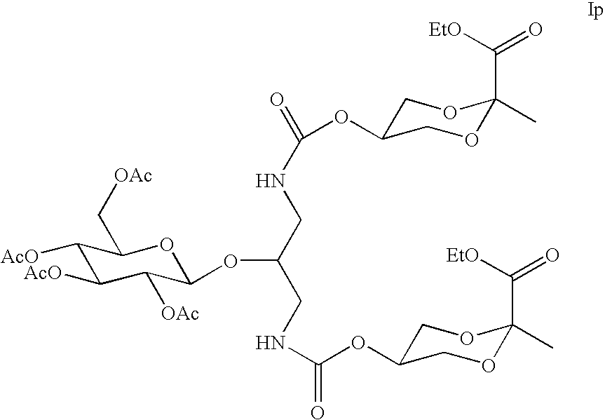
C1([AcO])C([AcO])C([OAc])C(OC(CNC(OC2COC(C)(C([EtO])=O)OC2)=O)CNC(OC2COC(C)(C([EtO])=O)OC2)=O)OC1C[OAc]
